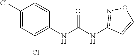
C1(Cl)=CC(Cl)=C(NC(NC2=NOC=C2)=O)C=C1
